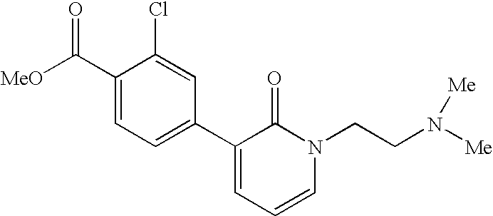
[MeO]C(C1=CC=C(C2=CC=CN(CCN([Me])[Me])C2=O)C=C1Cl)=O
